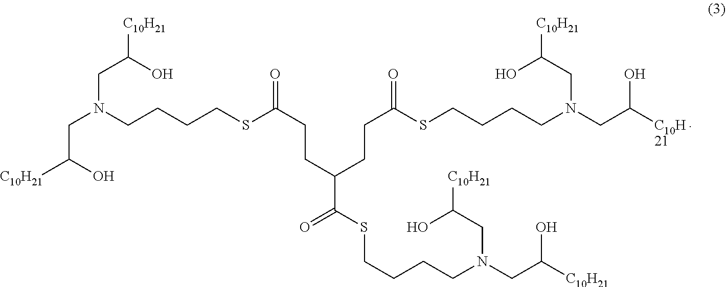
C(N(CCCCSC(CCC(CCC(SCCCCN(CC([C10H21])O)CC(O)[C10H21])=O)C(SCCCCN(CC([C10H21])O)CC([C10H21])O)=O)=O)CC(O)[C10H21])C([C10H21])O
